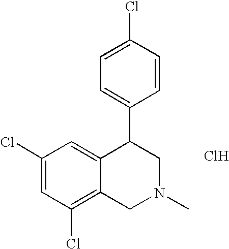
C1(Cl)=CC(Cl)=C2C(=C1)C(C1=CC=C(Cl)C=C1)CN(C)C2.Cl
